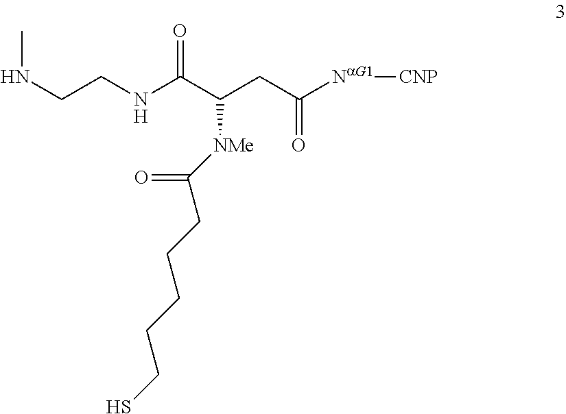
CNCCNC(C(CC([NaG1][CNP])=O)[NMe]C(CCCCCS)=O)=O
